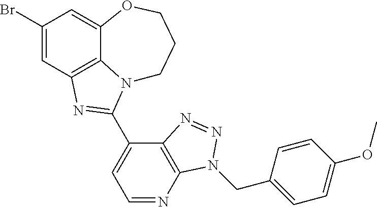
C12=C3C=C(Br)C=C1OCCCN2C(C1=CC=NC2=C1N=NN2CC1=CC=C(OC)C=C1)=N3
